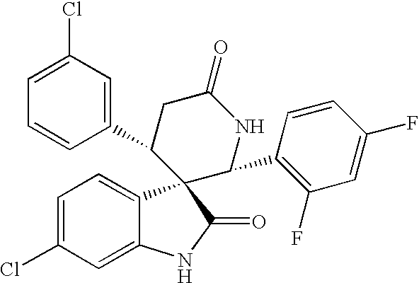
C1=C(Cl)C=C2C(=C1)C1(C(=O)N2)C(C2=CC(Cl)=CC=C2)CC(=O)NC1C1=C(F)C=C(F)C=C1
